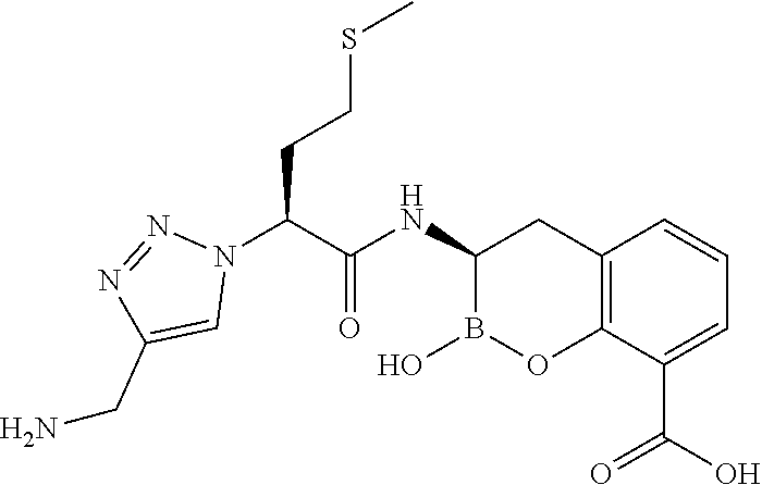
C12=C(C(C(O)=O)=CC=C1)OB(O)C(NC(=O)C(N1N=NC(CN)=C1)CCSC)C2
